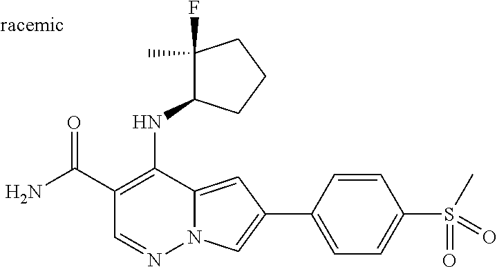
O=C(C1=C(NC2C(F)(C)CCC2)C2=CC(C3=CC=C(S(C)(=O)=O)C=C3)=CN2N=C1)N
